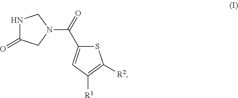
N1C(=O)CN(C(=O)C2=CC([R1])=C([R2])S2)C1
